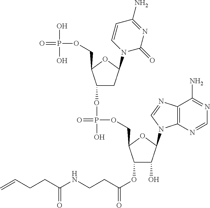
O(C1C(O)C(N2C3=C(C(N)=NC=N3)N=C2)OC1COP(=O)(OC1CC(N2C(=O)N=C(N)C=C2)OC1COP(=O)(O)O)O)C(=O)CCNC(CCC=C)=O
